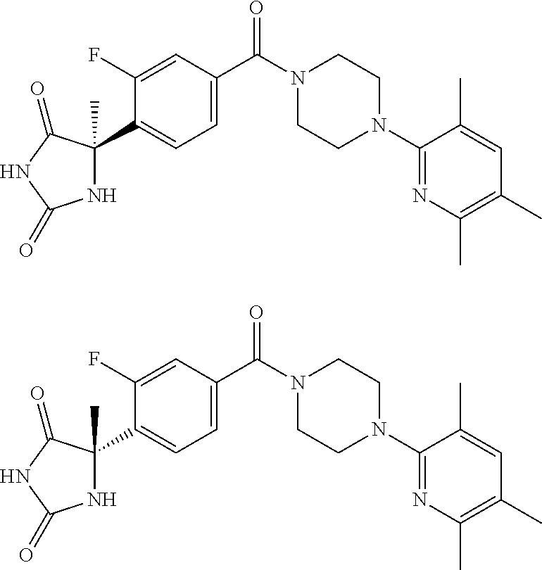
C1CN(C2=NC(C)=C(C)C=C2C)CCN1C(=O)C1=CC=C(C2(C)NC(=O)NC2=O)C(F)=C1.C1CN(C2=NC(C)=C(C)C=C2C)CCN1C(=O)C1=CC=C(C2(C)NC(=O)NC2=O)C(F)=C1
